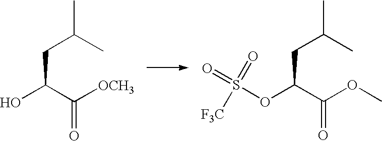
C(C(C([OCH3])=O)O)C(C)C.C(C(C(OC)=O)OS(=O)(=O)[F3C])C(C)C
